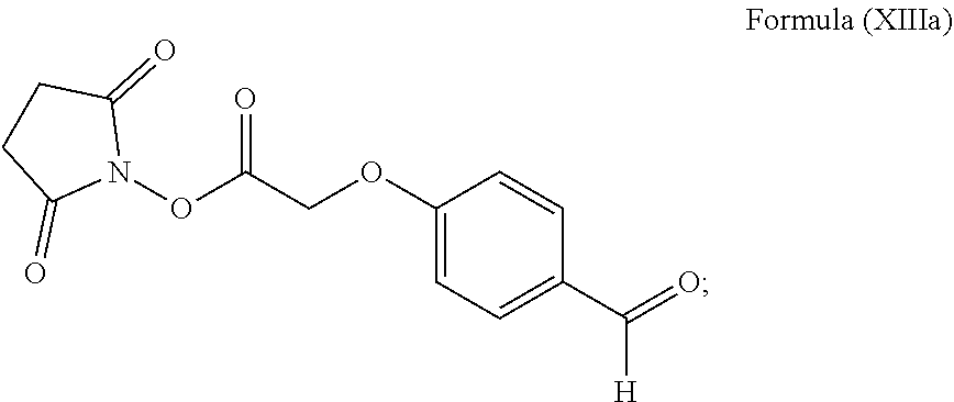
C1(OCC(ON2C(=O)CCC2=O)=O)=CC=C(C(=O)[H])C=C1
